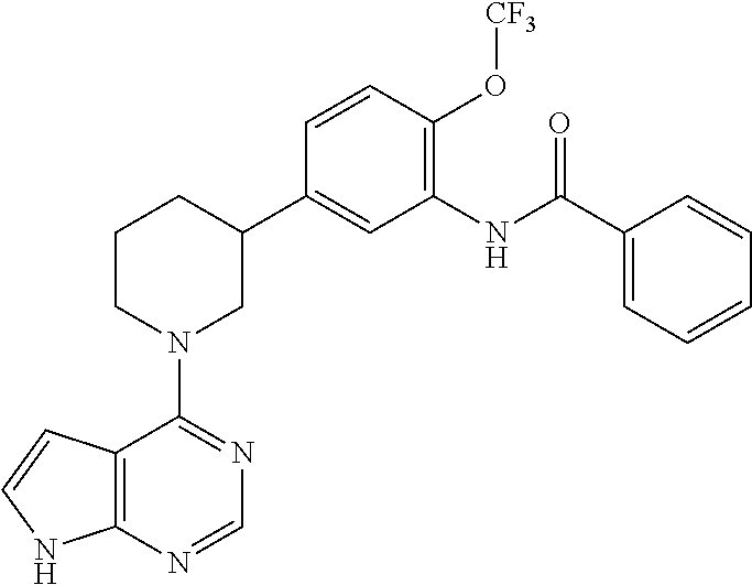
C12=C(NC=C1)N=CN=C2N1CC(C2=CC(NC(C3=CC=CC=C3)=O)=C(O[CF3])C=C2)CCC1
